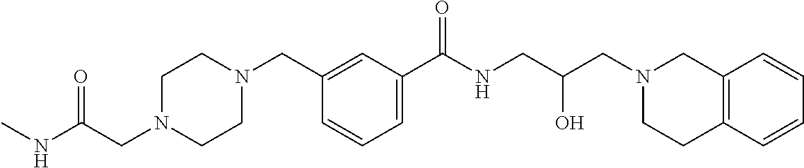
C1=C(C(NCC(CN2CC3=C(CC2)C=CC=C3)O)=O)C=C(CN2CCN(CC(=O)NC)CC2)C=C1
